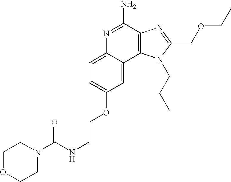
C1=C2C(=CC(OCCNC(N3CCOCC3)=O)=C1)C1=C(C(N)=N2)N=C(COCC)N1CCC
